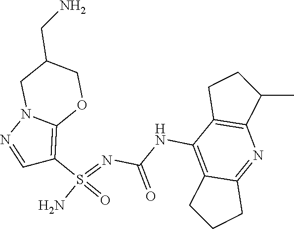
C(NC1=C2C(=NC3=C1CCC3C)CCC2)(N=S(N)(=O)C1=C2N(N=C1)CC(CN)CO2)=O
